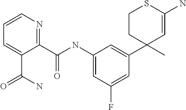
C1=CN=C(C(NC2=CC(F)=CC(C3(C)C=C(N)SCC3)=C2)=O)C(C(=O)N)=C1
